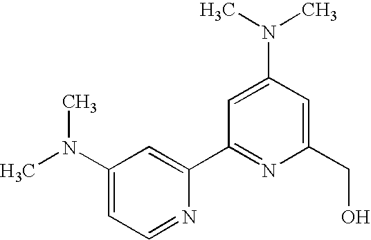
CN(C1=CC=NC(C2=NC(CO)=CC(N(C)C)=C2)=C1)C
